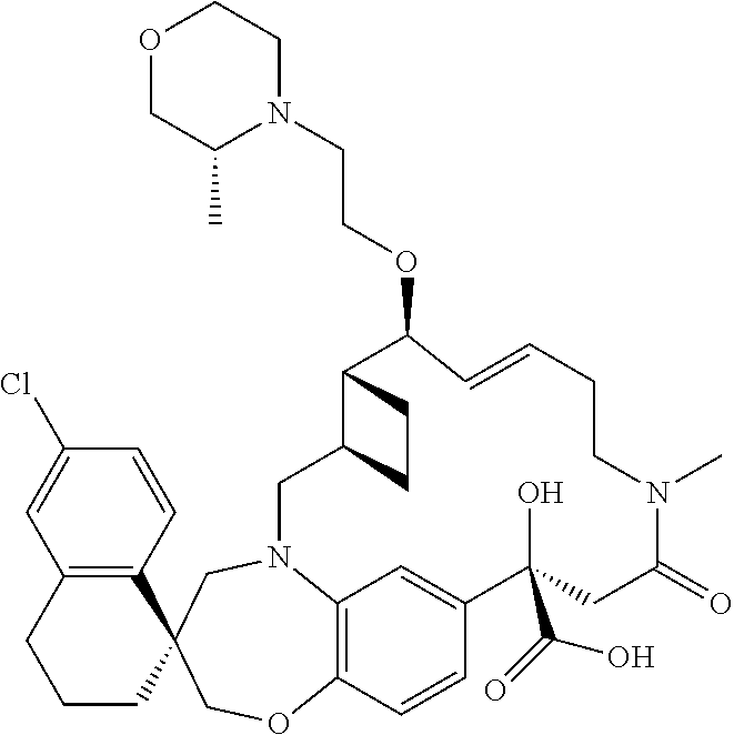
C12=C3N(CC4(CO1)C1=C(CCC4)C=C(Cl)C=C1)CC1C(C(OCCN4CCOCC4C)C=CCCN(C)C(=O)CC(O)(C(=O)O)C(=C3)C=C2)CC1
